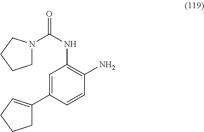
O=C(NC1=C(N)C=CC(C2=CCCC2)=C1)N1CCCC1
